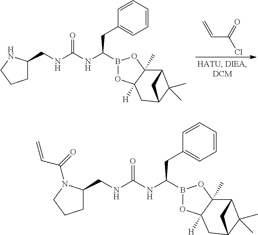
C=CC(Cl)=O.C(NC(NC(CC1=CC=CC=C1)B1OC2([H])C(C)(O1)C1C(C)(C)C(C2)C1)=O)C1CCCN1.C(NC(NC(CC1=CC=CC=C1)B1OC2([H])C(C)(O1)C1C(C)(C)C(C2)C1)=O)C1CCCN1C(C=C)=O
